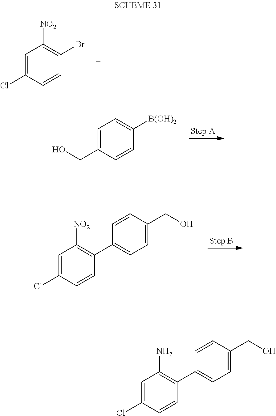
C1=C(Cl)C=CC(Br)=C1[NO2].C1=C(CO)C=CC([B(OH)2])=C1.C1=C(Cl)C=CC(C2=CC=C(CO)C=C2)=C1[NO2].C1=C(Cl)C=CC(C2=CC=C(CO)C=C2)=C1N
